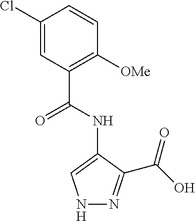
C1(Cl)=CC(C(NC2=CNN=C2C(O)=O)=O)=C([OMe])C=C1
